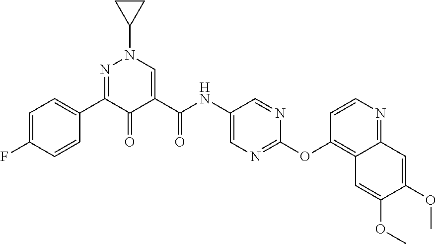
C1=C(F)C=CC(C2=NN(C3CC3)C=C(C(NC3=CN=C(OC4=C5C(=NC=C4)C=C(OC)C(OC)=C5)N=C3)=O)C2=O)=C1
